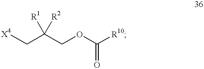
[X4]CC(COC([R10])=O)([R2])[R1]
